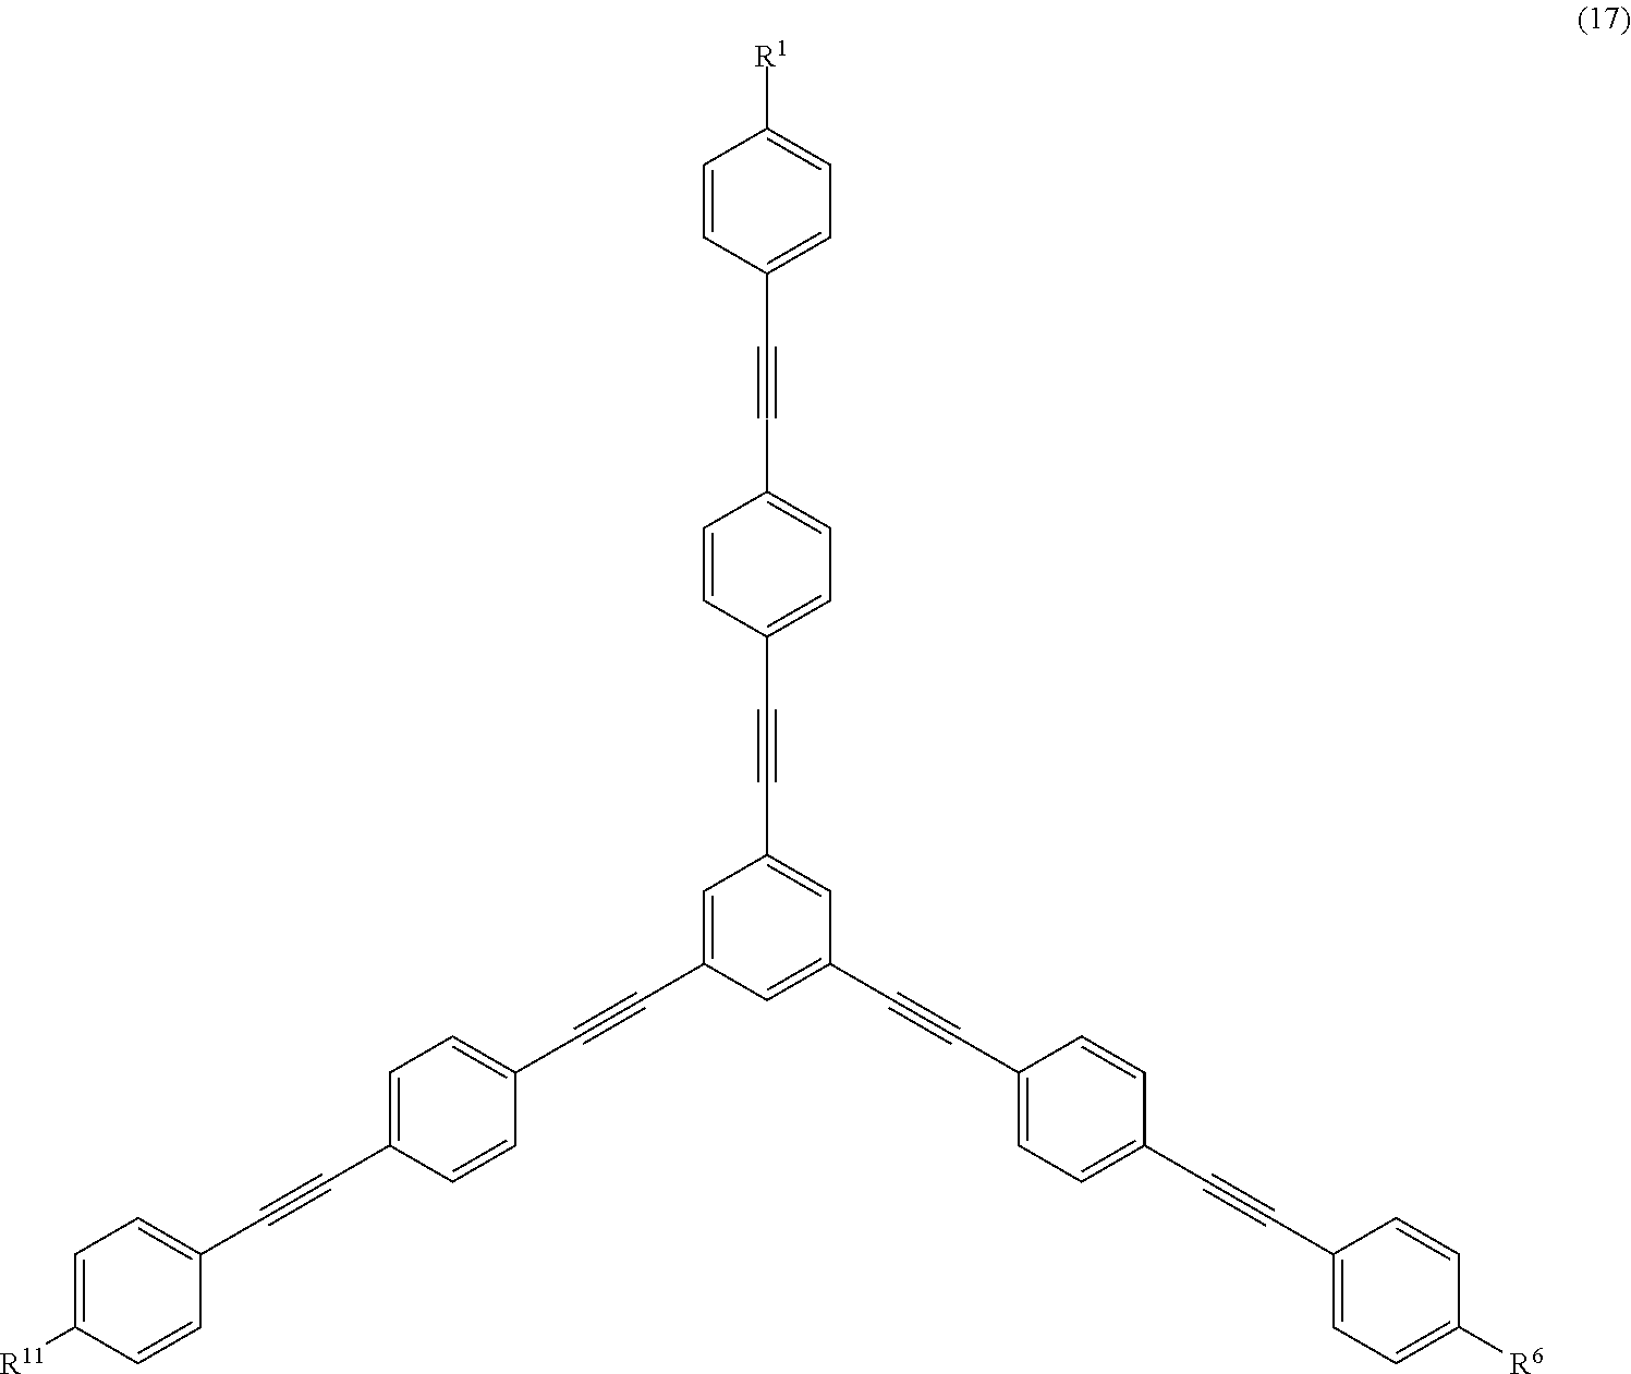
C1=CC(C#CC2=CC=C(C#CC3=CC(C#CC4=CC=C(C#CC5=CC=C([R6])C=C5)C=C4)=CC(C#CC4=CC=C(C#CC5=CC=C([R11])C=C5)C=C4)=C3)C=C2)=CC=C1[R1]
